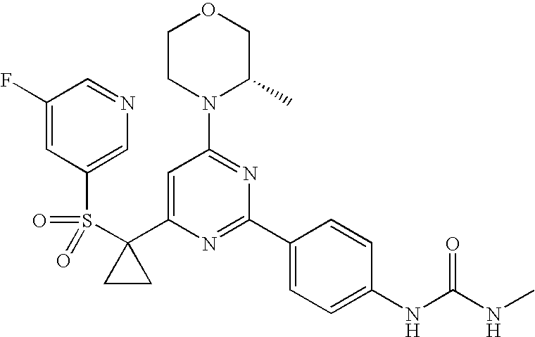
C1(C2(S(=O)(=O)C3=CN=CC(F)=C3)CC2)=CC(N2C(C)COCC2)=NC(C2=CC=C(NC(=O)NC)C=C2)=N1
